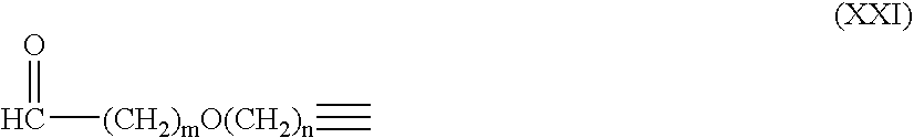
C([(CH2)mO(CH2)n]#C)=O
